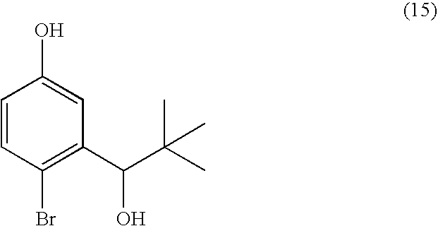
C1=CC(Br)=C(C(C(C)(C)C)O)C=C1O
